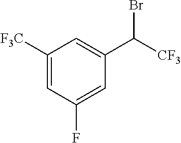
C1([F3C])=CC(F)=CC(C([CF3])Br)=C1
